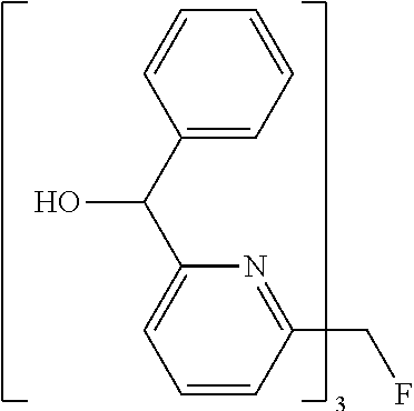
C1(C(C2=CC=CC(CF)=N2)O)=CC=CC=C1
